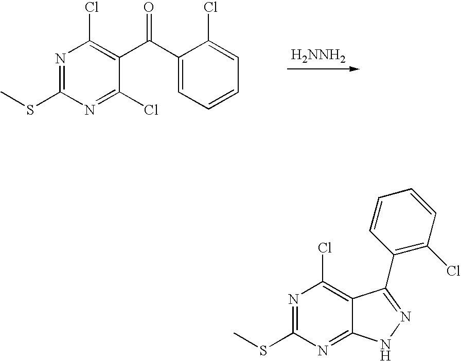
N1=C(SC)N=C(Cl)C(C(C2=CC=CC=C2Cl)=O)=C1Cl.[H2NNH2].N1=C(SC)N=C2C(=C1Cl)C(C1=C(Cl)C=CC=C1)=NN2
